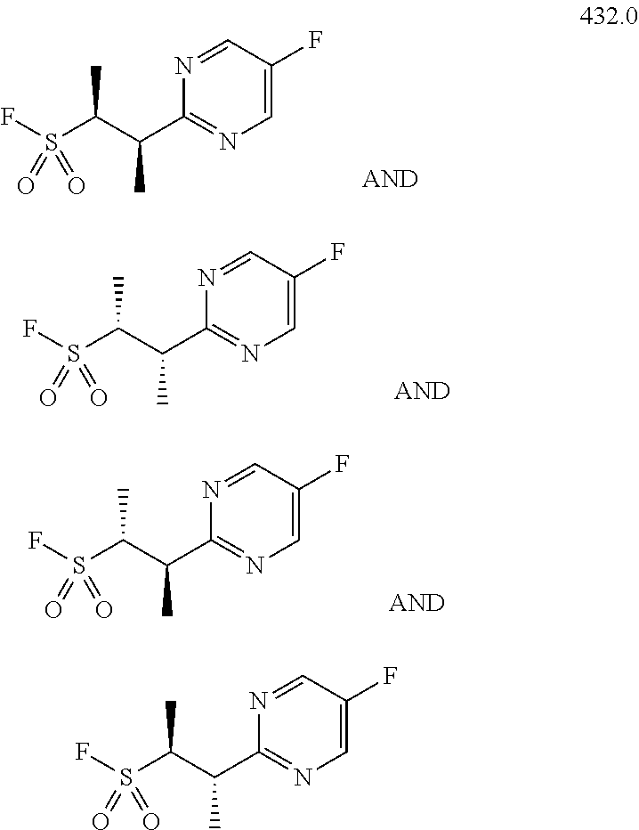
C1=NC(C(C(S(F)(=O)=O)C)C)=NC=C1F.C1=NC(C(C(S(F)(=O)=O)C)C)=NC=C1F.C1=NC(C(C(S(F)(=O)=O)C)C)=NC=C1F.C1=NC(C(C(S(F)(=O)=O)C)C)=NC=C1F
